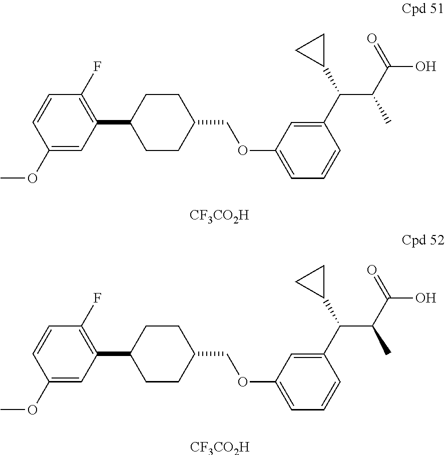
[CF3CO2H].C1(OC)=CC(C2CCC(COC3=CC=CC(C(C(C(=O)O)C)C4CC4)=C3)CC2)=C(F)C=C1.[CF3CO2H].C1(OC)=CC(C2CCC(COC3=CC=CC(C(C(C(=O)O)C)C4CC4)=C3)CC2)=C(F)C=C1
